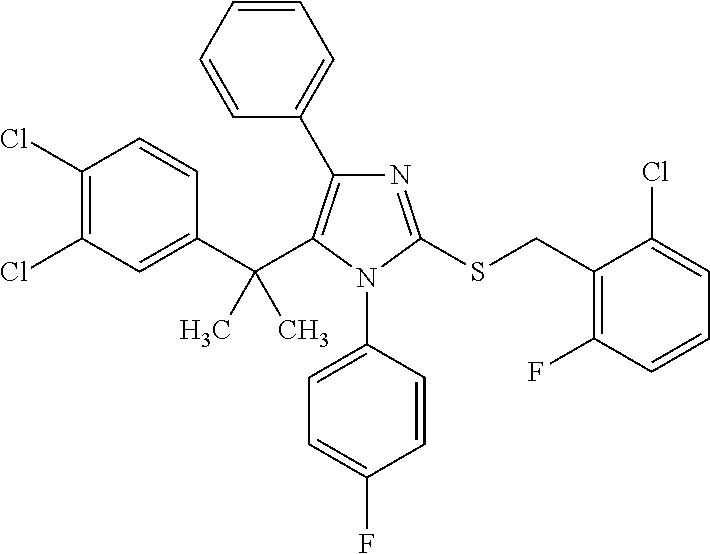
C1(C(C2=C(C3=CC=CC=C3)N=C(SCC3=C(F)C=CC=C3Cl)N2C2=CC=C(F)C=C2)(C)C)=CC(Cl)=C(Cl)C=C1
